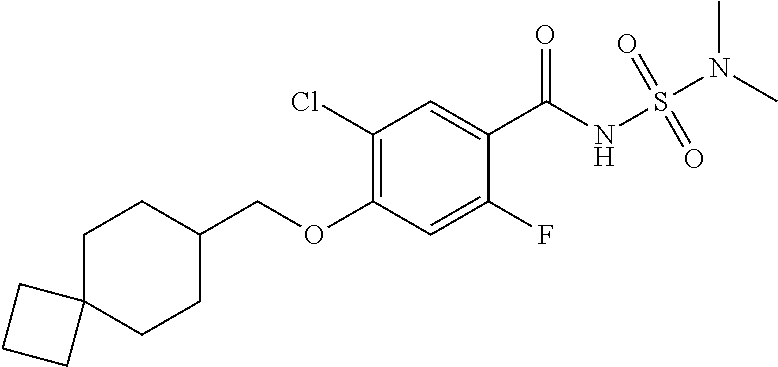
C1(Cl)=C(OCC2CCC3(CC2)CCC3)C=C(F)C(C(NS(=O)(=O)N(C)C)=O)=C1
